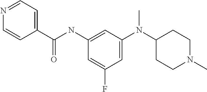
C1=C(N(C2CCN(C)CC2)C)C=C(NC(=O)C2=CC=NC=C2)C=C1F
